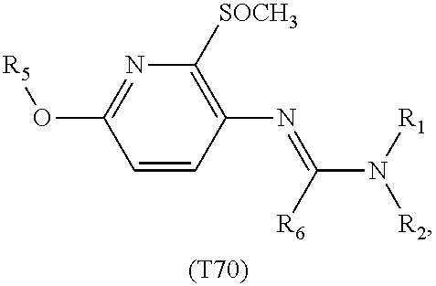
C1=CC(N=C([R6])N([R1])[R2])=C([SOCH3])N=C1O[R5].[(T70)]
